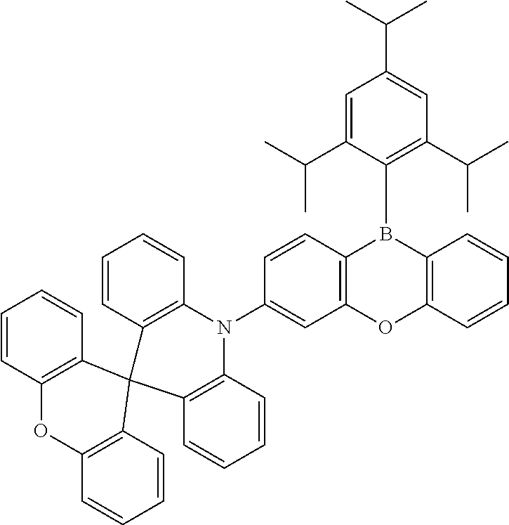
C1=CC2=C(C=C1N1C3=C(C=CC=C3)C3(C4=C1C=CC=C4)C1=C(C=CC=C1)OC1=C3C=CC=C1)OC1=C(B2C2=C(C(C)C)C=C(C(C)C)C=C2C(C)C)C=CC=C1
